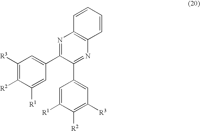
C1([R3])=C([R2])C([R1])=CC(C2=NC3=C(N=C2C2=CC([R3])=C([R2])C([R1])=C2)C=CC=C3)=C1
